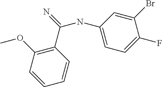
N(C1=CC=C(F)C(Br)=C1)C(=N)C1=C(OC)C=CC=C1
